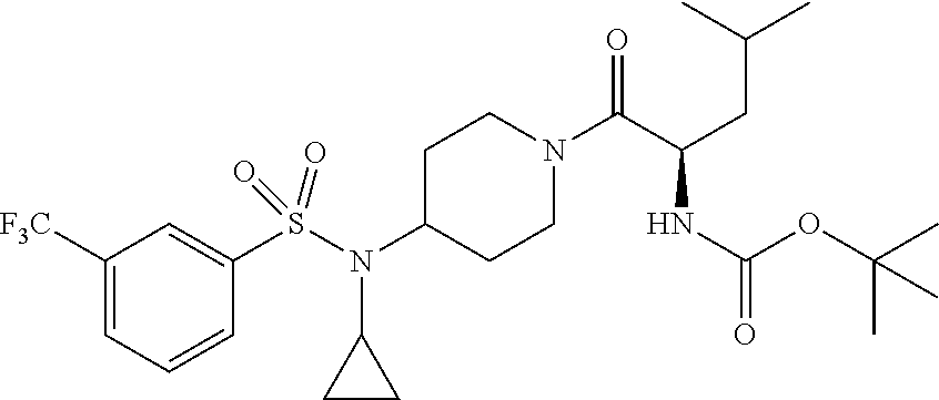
C1([F3C])=CC=CC(S(N(C2CCN(C(C(CC(C)C)NC(=O)OC(C)(C)C)=O)CC2)C2CC2)(=O)=O)=C1
